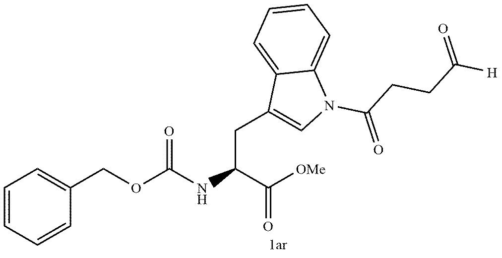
C1(COC(NC(C([OMe])=O)CC2=CN(C(CCC([H])=O)=O)C3=CC=CC=C23)=O)=CC=CC=C1
